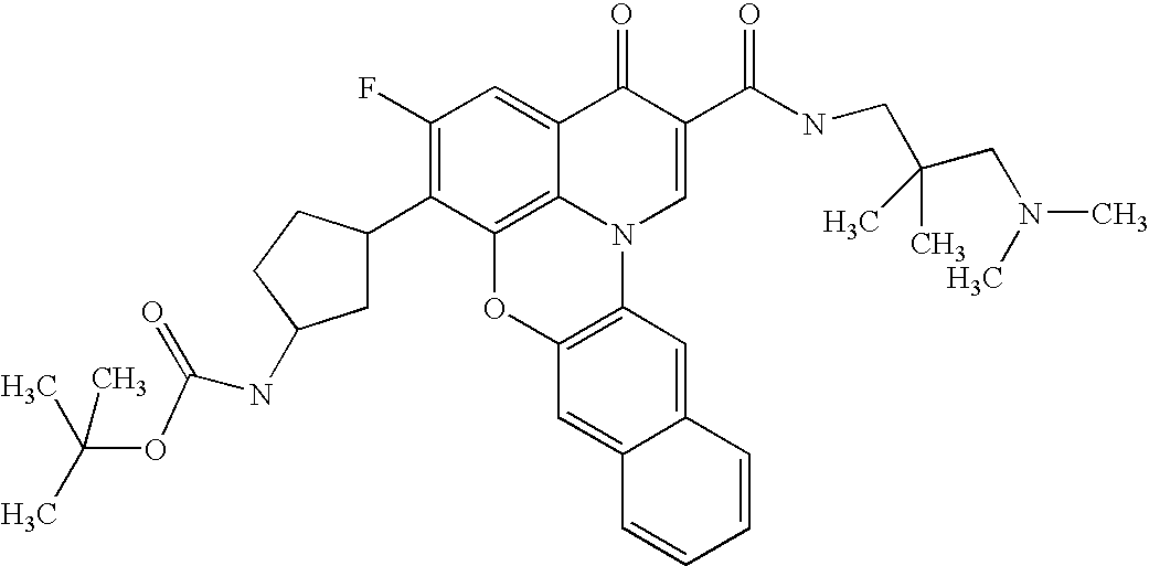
C1(F)=C(C2CC(NC(=O)OC(C)(C)C)CC2)C2=C3C(=C1)C(=O)C(C(NCC(C)(CN(C)C)C)=O)=CN3C1=C(O2)C=C2C(=C1)C=CC=C2
